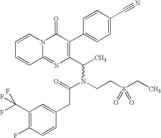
C12=NC(C(C)N(CCS(CC)(=O)=O)C(=O)CC3=CC(C(F)(F)F)=C(F)C=C3)=C(C3=CC=C(C#N)C=C3)C(=O)N1C=CC=C2
